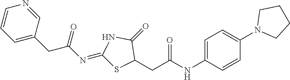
C1=CC=C(CC(N=C2SC(CC(NC3=CC=C(N4CCCC4)C=C3)=O)C(=O)N2)=O)C=N1
